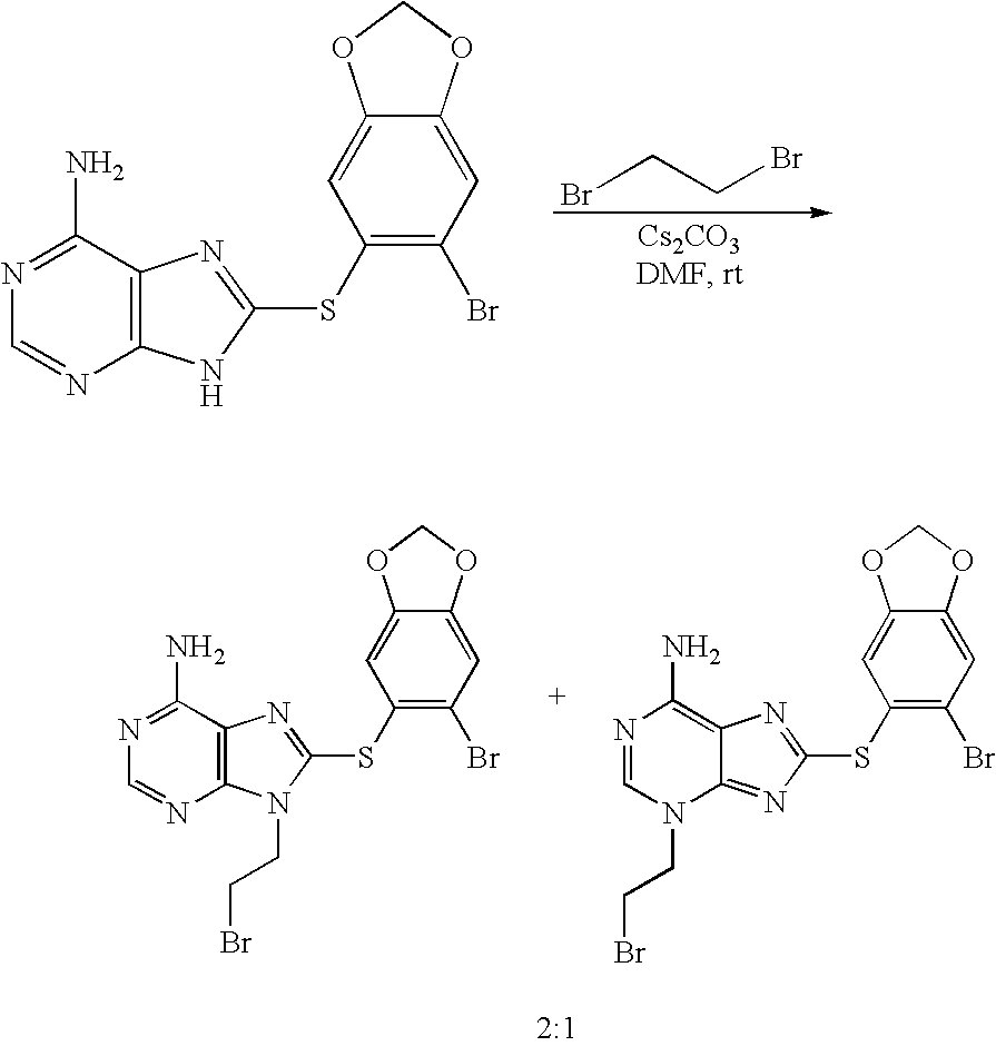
N1=C(N)C2=C(N=C1)NC(SC1=C(Br)C=C3C(=C1)OCO3)=N2.BrCCBr.N1=C(N)C2=C(N=C1)N(CCBr)C(SC1=C(Br)C=C3C(=C1)OCO3)=N2.N1=CN(CCBr)C2=NC(SC3=C(Br)C=C4C(=C3)OCO4)=NC2=C1N
